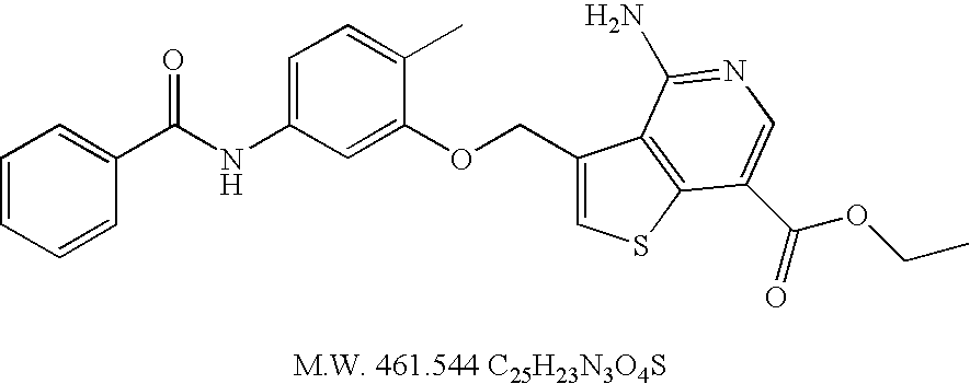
C1=CC=CC(C(=O)NC2=CC=C(C)C(OCC3=CSC4=C3C(N)=NC=C4C(OCC)=O)=C2)=C1
